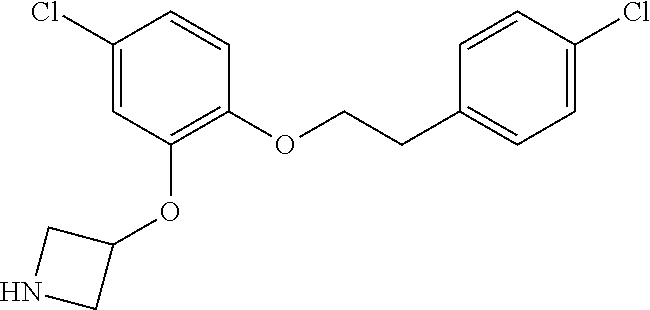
C1(Cl)=CC(OC2CNC2)=C(OCCC2=CC=C(Cl)C=C2)C=C1
